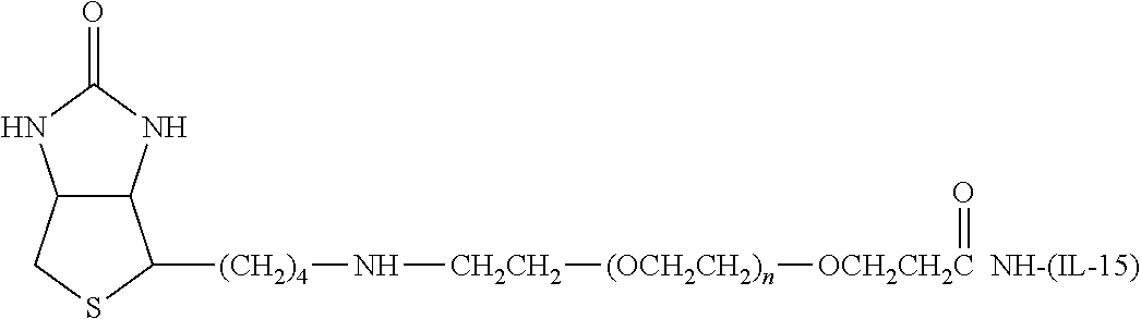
C12C(CSC1[(CH2)4]N[CH2CH2][(OCH2CH2)n][OCH2CH2C]=O)NC(=O)N2
